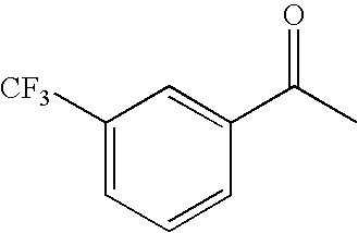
C1([CF3])=CC=CC(C(C)=O)=C1
